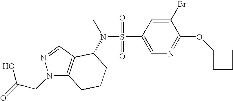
N1(CC(O)=O)C2=C(C=N1)C(N(S(=O)(=O)C1=CN=C(OC3CCC3)C(Br)=C1)C)CCC2
